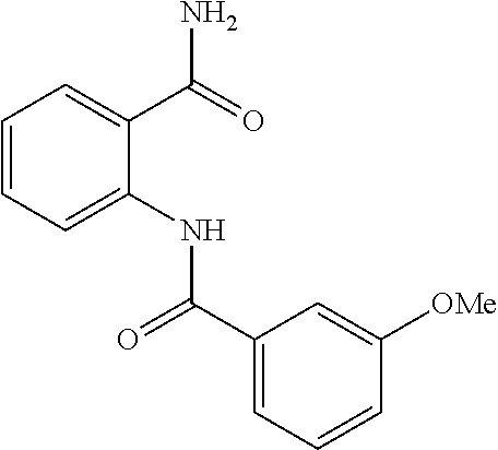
C1=CC=C(NC(=O)C2=CC=CC([OMe])=C2)C(C(N)=O)=C1
